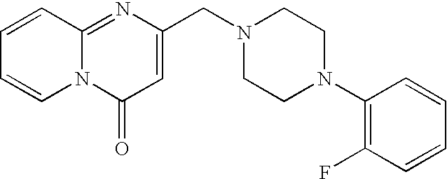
N12C(=NC(CN3CCN(C4=C(F)C=CC=C4)CC3)=CC1=O)C=CC=C2
